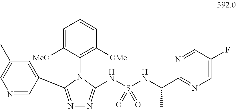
C1=C([MeO])C(N2C(C3=CC(C)=CN=C3)=NN=C2NS(=O)(=O)NC(C2=NC=C(F)C=N2)C)=C([OMe])C=C1
